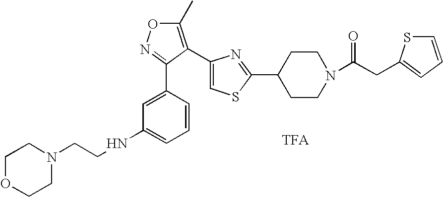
C(N1CCOCC1)CNC1=CC=CC(C2=NOC(C)=C2C2=CSC(C3CCN(C(CC4=CC=CS4)=O)CC3)=N2)=C1
